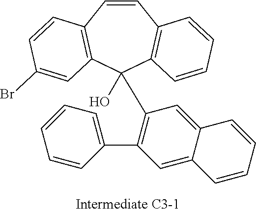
C1=CC2=C(C(O)(C3=C(C4=CC=CC=C4)C=C4C(=C3)C=CC=C4)C3=C1C=CC=C3)C=C(Br)C=C2
